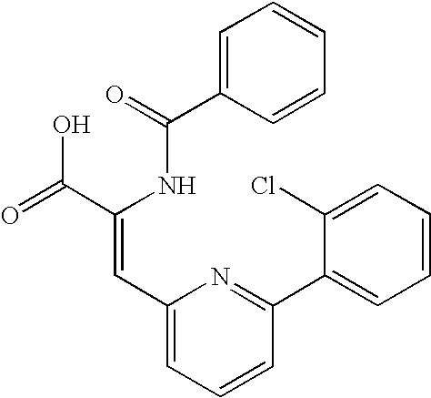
C1=C(C(=O)NC(C(=O)O)=CC2=CC=CC(C3=CC=CC=C3Cl)=N2)C=CC=C1
